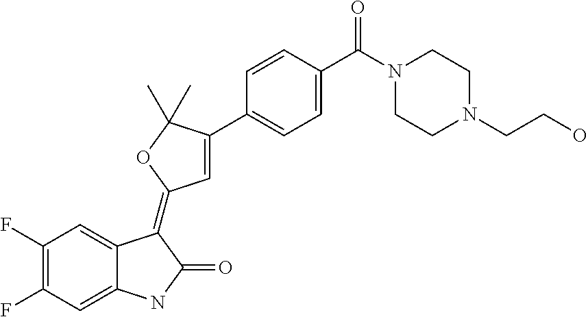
C12=CC(F)=C(F)C=C1C(=C1C=C(C3=CC=C(C(N4CCN(CCO)CC4)=O)C=C3)C(C)(C)O1)C(=O)N2
